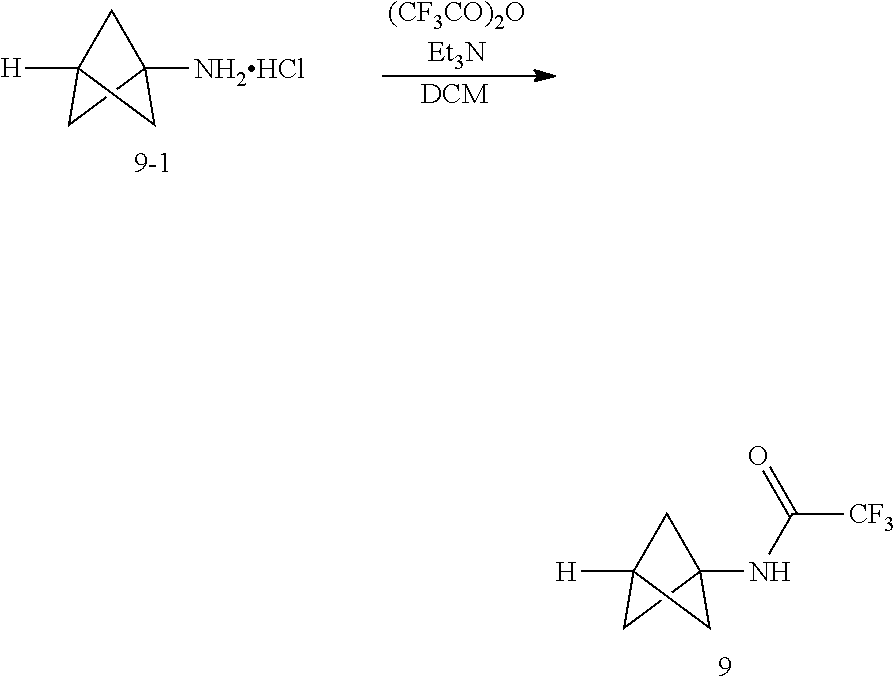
[(CF3CO)2OEt3N].[DCM].C12([NH2HCl])CC([H])(C1)C2.C12(NC([CF3])=O)CC([H])(C1)C2
